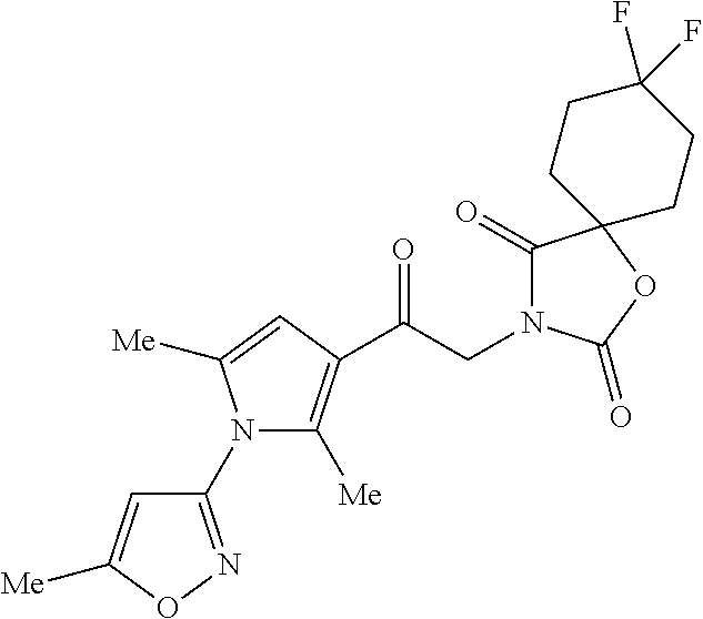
N1(C2=NOC([Me])=C2)C([Me])=C(C(CN2C(=O)C3(OC2=O)CCC(F)(F)CC3)=O)C=C1[Me]
